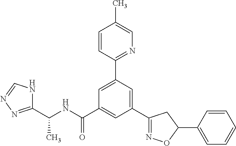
C1(C(NC(C2=CC(C3=NOC(C4=CC=CC=C4)C3)=CC(C3=NC=C(C)C=C3)=C2)=O)C)=NN=CN1
